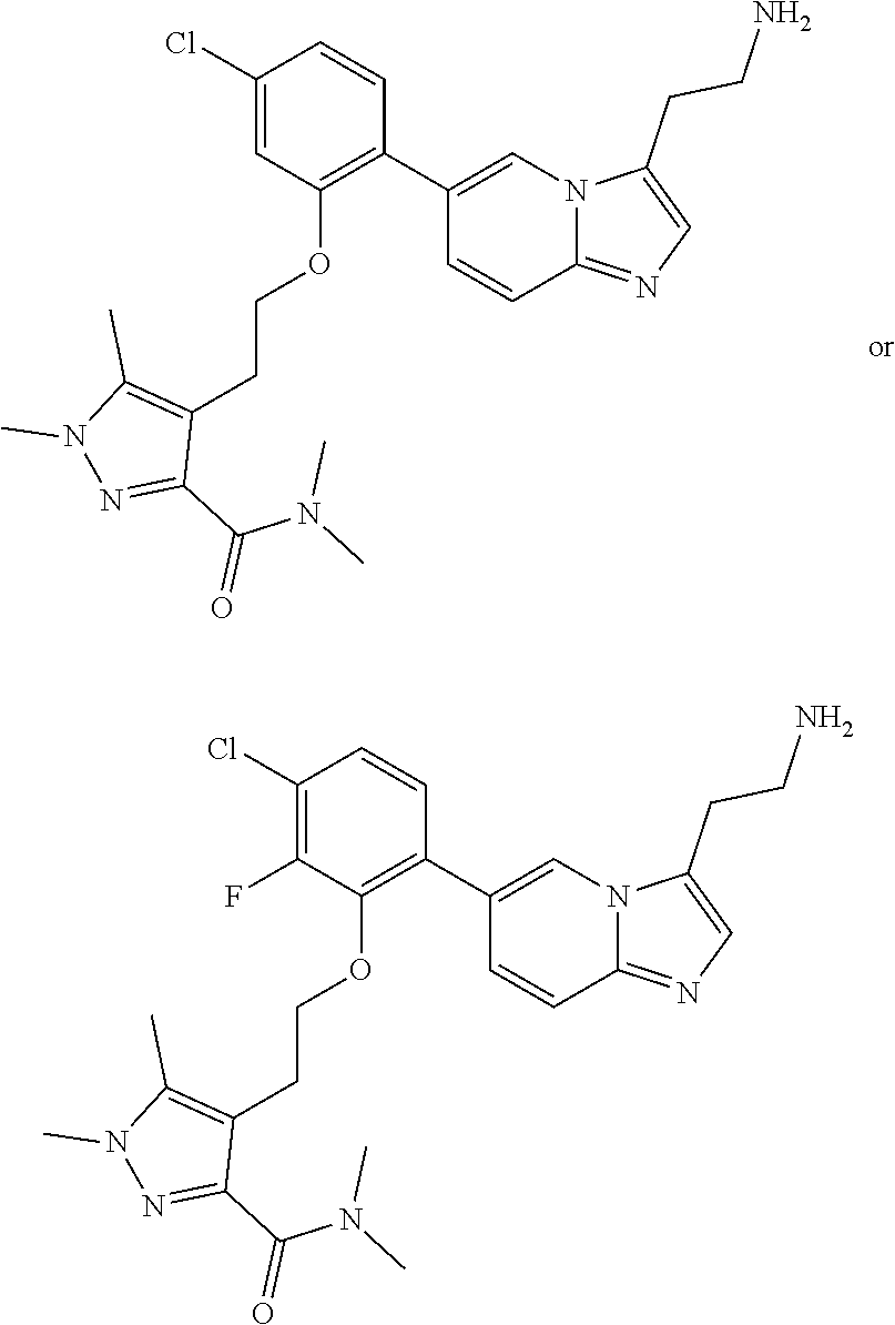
C1(Cl)=CC(OCCC2=C(C)N(C)N=C2C(N(C)C)=O)=C(C2=CN3C(=NC=C3CCN)C=C2)C=C1.C1(Cl)=C(F)C(OCCC2=C(C)N(C)N=C2C(N(C)C)=O)=C(C2=CN3C(=NC=C3CCN)C=C2)C=C1
